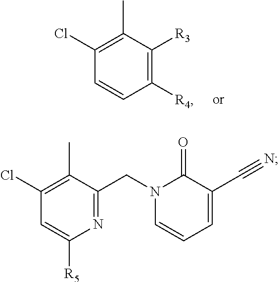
C1([R4])=C([R3])C(C)=C(Cl)C=C1.N1=C(CN2C(=O)C(C#N)=CC=C2)C(C)=C(Cl)C=C1[R5]
